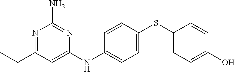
C1=CC(SC2=CC=C(O)C=C2)=CC=C1NC1=CC(CC)=NC(N)=N1
